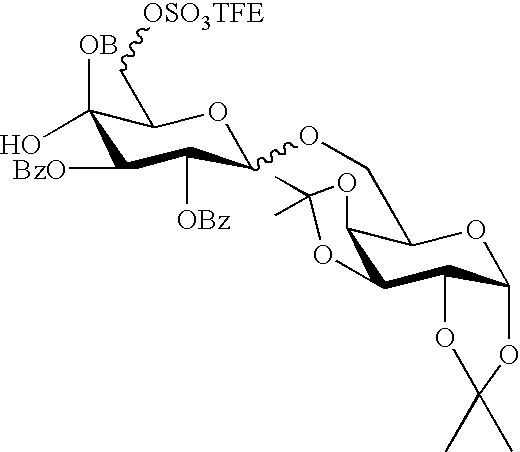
C1(O)([OB])C([BzO])C([OBz])C(OCC2C3C(C4C(O2)OC(C)(C)O4)OC(C)(C)O3)OC1C[OSO3TFE]
